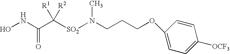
N(CCCOC1=CC=C([OCF3])C=C1)([SO2]C(C(NO)=O)([R1])[R2])C
